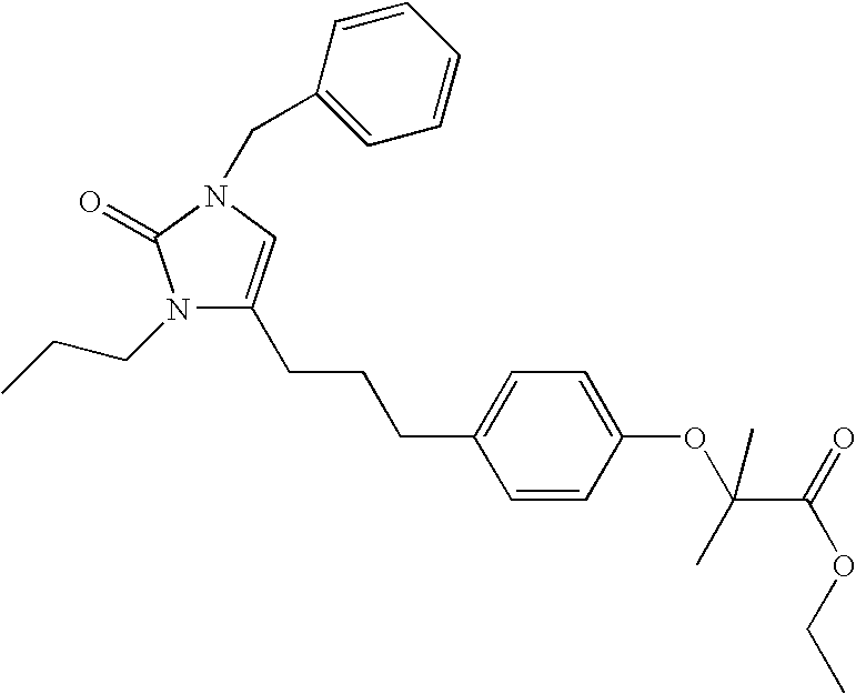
C1(CCCC2=CC=C(OC(C(=O)OCC)(C)C)C=C2)=CN(CC2=CC=CC=C2)C(=O)N1CCC
